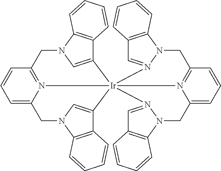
C12=CN(C3=C1C=CC=C3)CC1=N3C(=CC=C1)CN1C4=C(C(=C1)[Ir]2315N2=CC3=C(N2CC2=N1C(=CC=C2)CN1C2=C(C=N51)C=CC=C2)C=CC=C3)C=CC=C4
